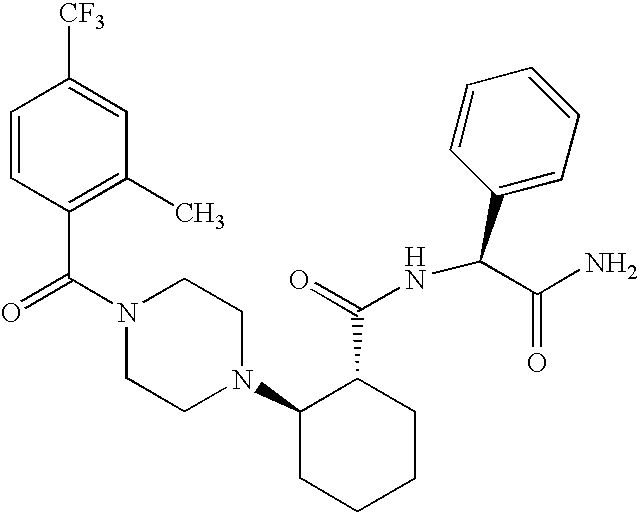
C(N1CCN(C2CCCCC2C(=O)NC(C2=CC=CC=C2)C(N)=O)CC1)(=O)C1=C(C)C=C([CF3])C=C1
